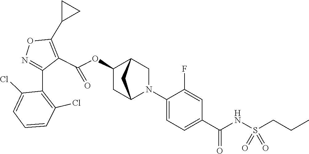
N1=C(C2=C(Cl)C=CC=C2Cl)C(C(OC2CC3N(C4=CC=C(C(NS(CCC)(=O)=O)=O)C=C4F)CC2C3)=O)=C(C2CC2)O1
